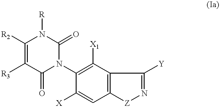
C1([R2])=C([R3])C(=O)N(C2=C([X1])C3=C(C=C2[X])[Z]N=C3[Y])C(=O)N1[R]
